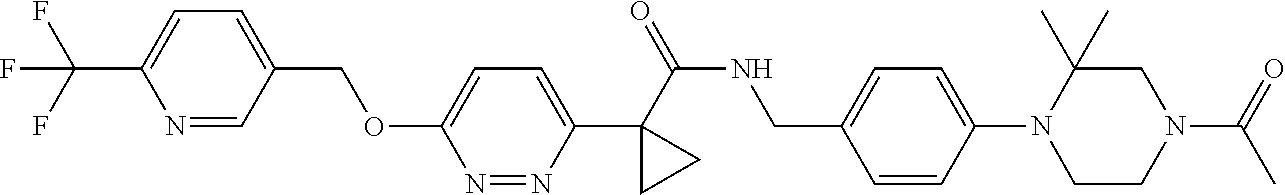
C(C1=CC=C(C(F)(F)F)N=C1)OC1=CC=C(C2(C(NCC3=CC=C(N4CCN(C(C)=O)CC4(C)C)C=C3)=O)CC2)N=N1
